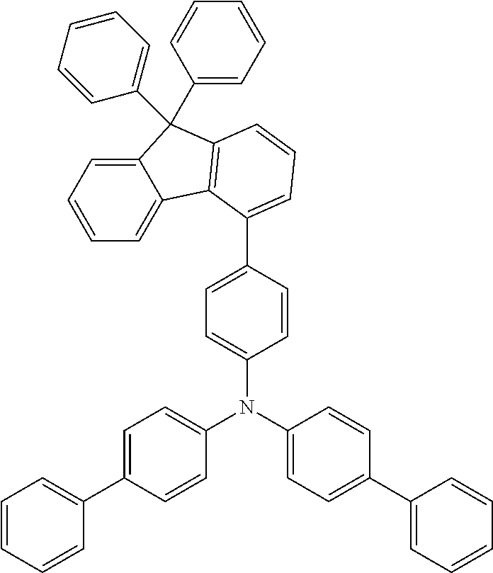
C1(N(C2=CC=C(C3=CC=CC=C3)C=C2)C2=CC=C(C3=CC=CC=C3)C=C2)=CC=C(C2=CC=CC3=C2C2=CC=CC=C2C3(C2=CC=CC=C2)C2=CC=CC=C2)C=C1
